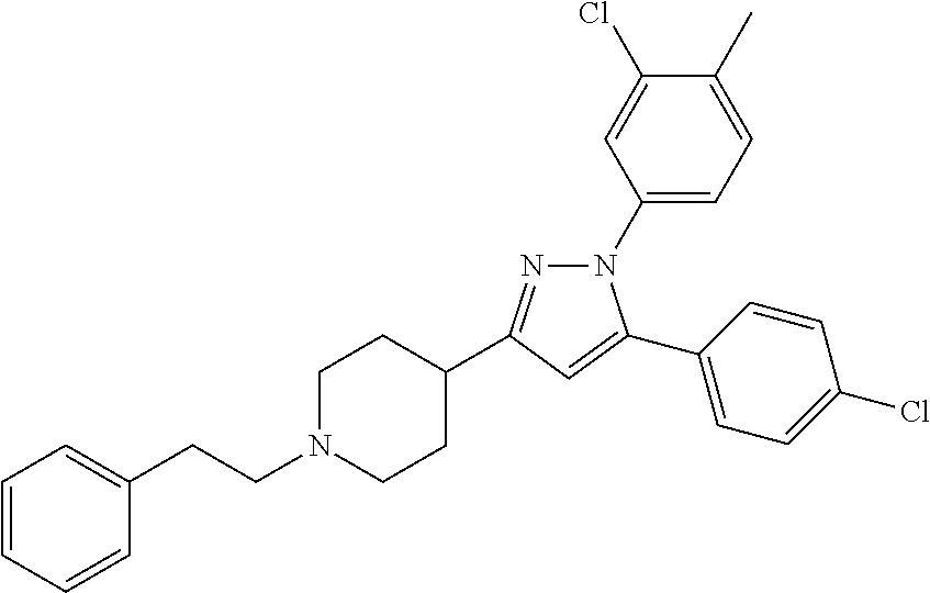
C1=CC=CC(CCN2CCC(C3=NN(C4=CC=C(C)C(Cl)=C4)C(C4=CC=C(Cl)C=C4)=C3)CC2)=C1
